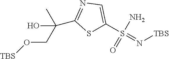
S1C(S(=N[TBS])(N)=O)=CN=C1C(O)(C)CO[TBS]
